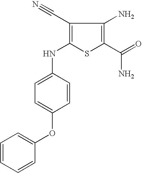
C1(C#N)=C(NC2=CC=C(OC3=CC=CC=C3)C=C2)SC(C(=O)N)=C1N
